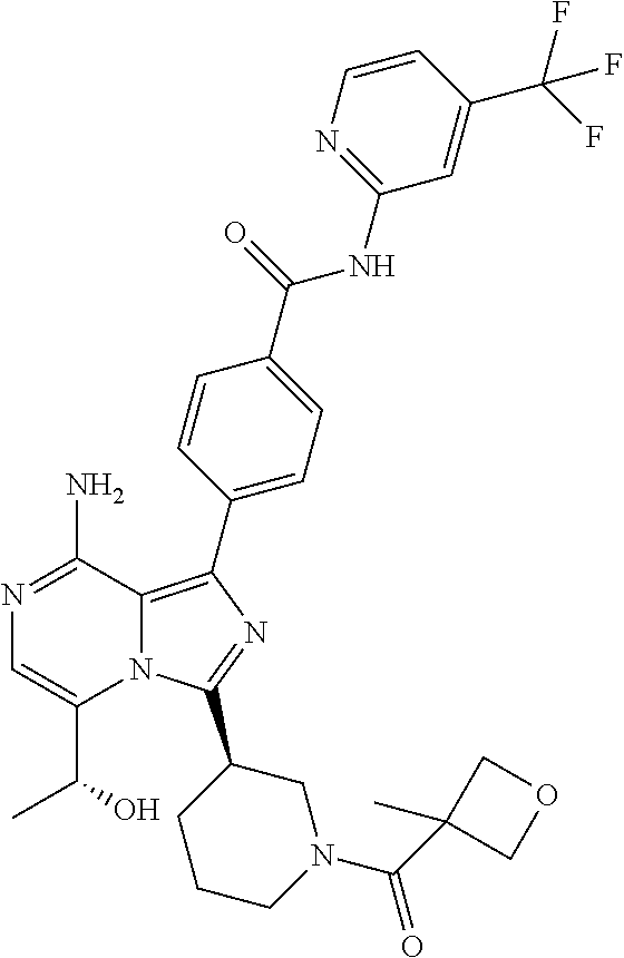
N12C(=C(C3=CC=C(C(=O)NC4=NC=CC(C(F)(F)F)=C4)C=C3)N=C1C1CCCN(C(C3(C)COC3)=O)C1)C(N)=NC=C2C(O)C
